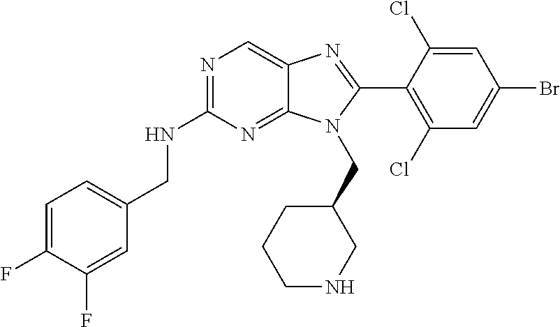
C1=C(F)C(F)=CC(CNC2=NC=C3C(=N2)N(CC2CCCNC2)C(C2=C(Cl)C=C(Br)C=C2Cl)=N3)=C1
